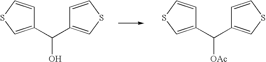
C1(C(C2=CSC=C2)O)=CSC=C1.C1(C(C2=CSC=C2)[OAc])=CSC=C1
